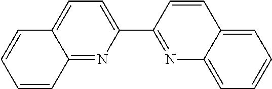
C12=NC(C3=NC4=CC=CC=C4C=C3)=CC=C1C=CC=C2
